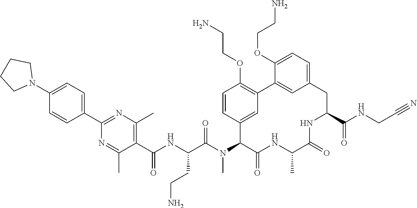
C1(C(NC(C(N(C2C(=O)NC(C)C(=O)NC(C(NCC#N)=O)CC3=CC=C(OCCN)C(=C3)C3=C(OCCN)C=CC2=C3)C)=O)CCN)=O)=C(C)N=C(C2=CC=C(N3CCCC3)C=C2)N=C1C
